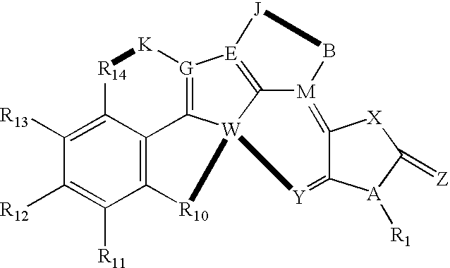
C12=C3C(=C([R13])C([R12])=C1[R11])[R14][K][G]1=C3[W]3(C4=[E]1[J]B[M]4=C1C(=[Y]3)[A]([R1])C(=[Z])[X]1)[R10]2
